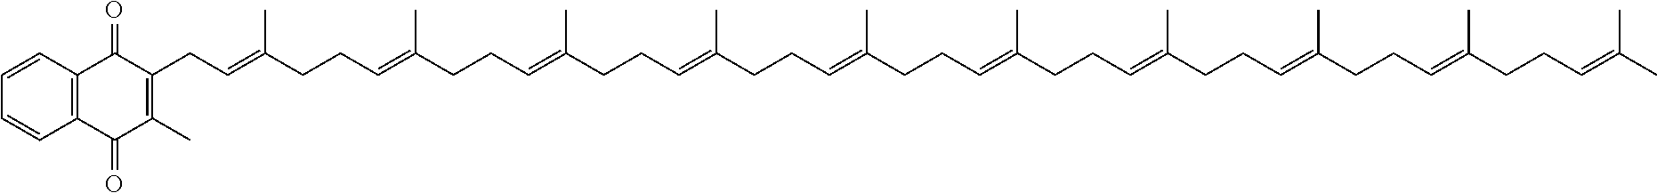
C1=CC2=C(C=C1)C(=O)C(C)=C(CC=C(CCC=C(CCC=C(CCC=C(CCC=C(CCC=C(CCC=C(CCC=C(CCC=C(CCC=C(C)C)C)C)C)C)C)C)C)C)C)C2=O
